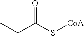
C(C(S[CoA])=O)C
